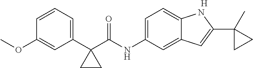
C1(C2(C(NC3=CC=C4C(=C3)C=C(C3(C)CC3)N4)=O)CC2)=CC=CC(OC)=C1.[H]
